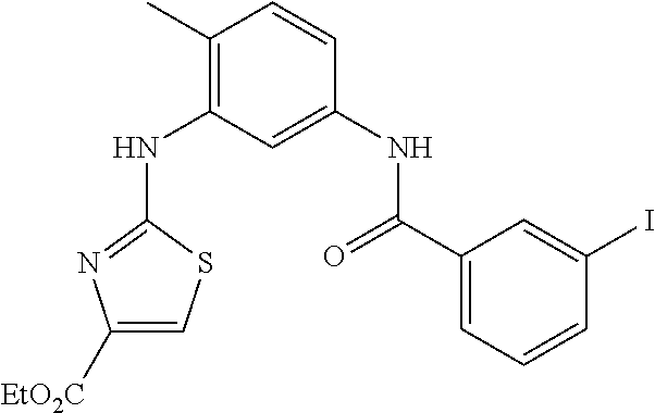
C1(C)=C(NC2=NC([EtO2C])=CS2)C=C(NC(C2=CC=CC(I)=C2)=O)C=C1
